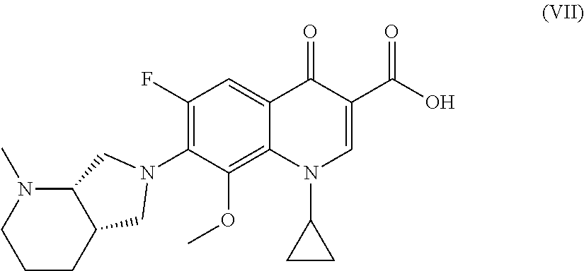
C1CC2C(N(C)C1)CN(C1=C(F)C=C3C(=C1OC)N(C1CC1)C=C(C(O)=O)C3=O)C2
